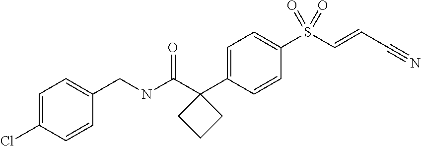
C1(C2(C(=O)NCC3=CC=C(Cl)C=C3)CCC2)=CC=C(S(C=CC#N)(=O)=O)C=C1
